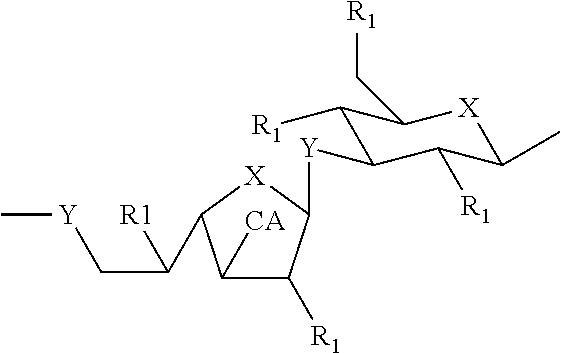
C1([CA])C([R1])C([Y]C2C([R1])C(C[R1])[X]C(C)C2[R1])[X]C1C(C[Y]C)[R1]
